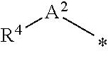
[R4][A2]C
